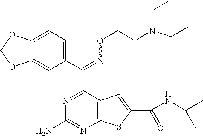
C(=NOCCN(CC)CC)(C1=NC(N)=NC2=C1C=C(C(NC(C)C)=O)S2)C1=CC=C2C(=C1)OCO2
